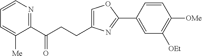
C1=C(CCC(C2=NC=CC=C2[Me])=O)N=C(C2=CC([OEt])=C([OMe])C=C2)O1
